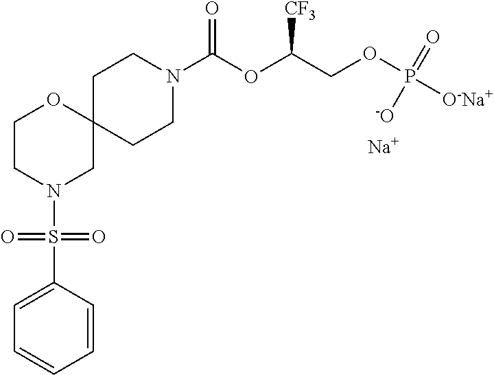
C12(CCN(C(OC(COP([O-Na+])(=O)[-O])[CF3])=O)CC1)OCCN(S(C1=CC=CC=C1)(=O)=O)C2.[Na]
